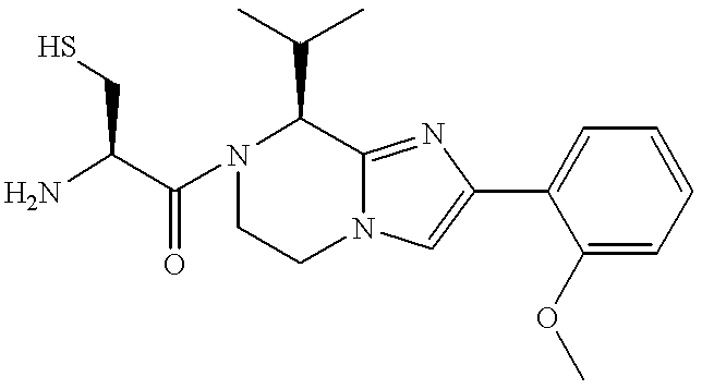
NC(C(N1CCN2C(=NC(C3=CC=CC=C3OC)=C2)C1C(C)C)=O)CS
